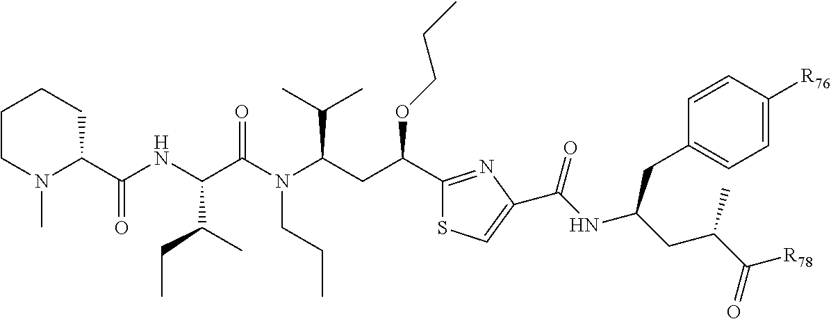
C1CN(C)C(C(=O)NC(C(CC)C)C(=O)N(CCC)C(C(C)C)CC(OCCC)C2=NC(C(NC(CC(C(=O)[R78])C)CC3=CC=C([R76])C=C3)=O)=CS2)CC1
